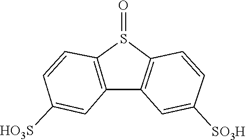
C1=CC([SO3H])=CC2=C1S(=O)C1=C2C=C([HO3S])C=C1
